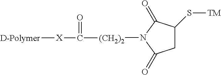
C1C(S[TM])C(=O)N([(CH2)2]C(=O)[X][D-Polymer])C1=O
